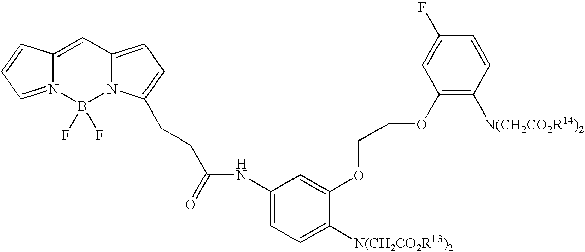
C12=CC3=CC=C(CCC(=O)NC4=CC=C([N(CH2CO2R13)2])C(OCCOC5=C([N(CH2CO2R14)2])C=CC(F)=C5)=C4)N3B(F)(F)N1=CC=C2
